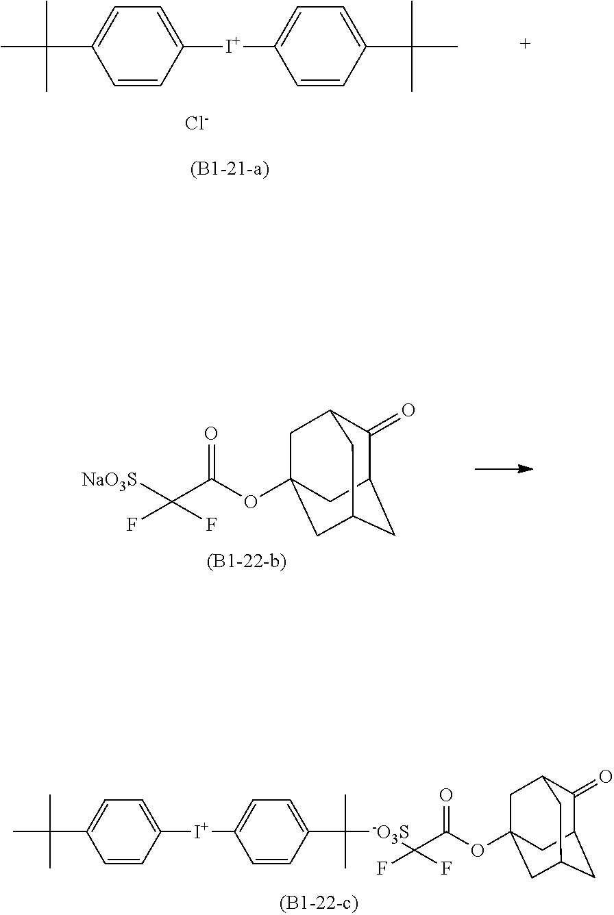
C1=C(C(C)(C)C)C=CC([I+]C2=CC=C(C(C)(C)C)C=C2)=C1.[Cl-].C1(=O)C2CC3CC(OC(C([NaO3S])(F)F)=O)(CC1C3)C2.C1=C(C(C)(C)C)C=CC([I+]C2=CC=C(C(C)(C)[-O3S]C(C(OC34CC5C(=O)C(CC(C3)C5)C4)=O)(F)F)C=C2)=C1
